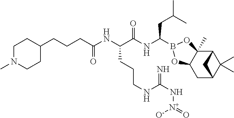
C12C3(C)C(CC(C1(C)C)C2)OB(C(NC(C(NC(=O)CCCC1CCN(C)CC1)CCCNC(N[N+](=O)[O-])=N)=O)CC(C)C)O3
